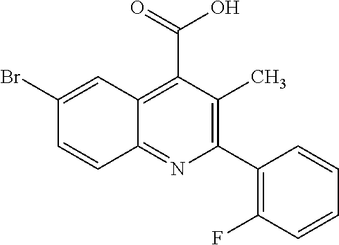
C1(C2=C(F)C=CC=C2)=C(C)C(C(=O)O)=C2C(=N1)C=CC(Br)=C2
